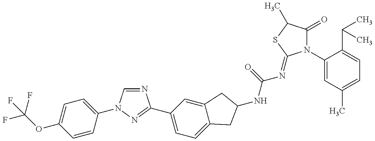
FC(OC1=CC=C(N2C=NC(C3=CC=C4C(=C3)CC(NC(=O)N=C3N(C5=CC(C)=CC=C5C(C)C)C(=O)C(C)S3)C4)=N2)C=C1)(F)F
